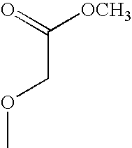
C(COC)(=O)[OCH3]
